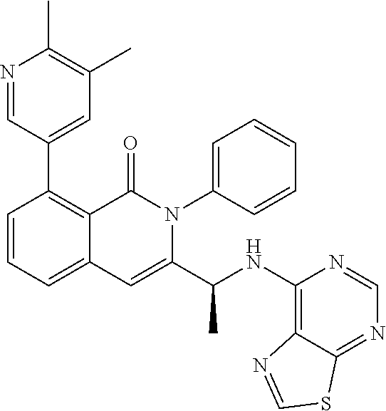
C1(C2=C3C(=CC=C2)C=C(C(NC2=C4C(=NC=N2)SC=N4)C)N(C2=CC=CC=C2)C3=O)=CC(C)=C(C)N=C1
